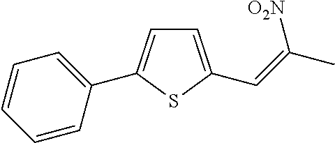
C1=C(C=C([O2N])C)SC(C2=CC=CC=C2)=C1
